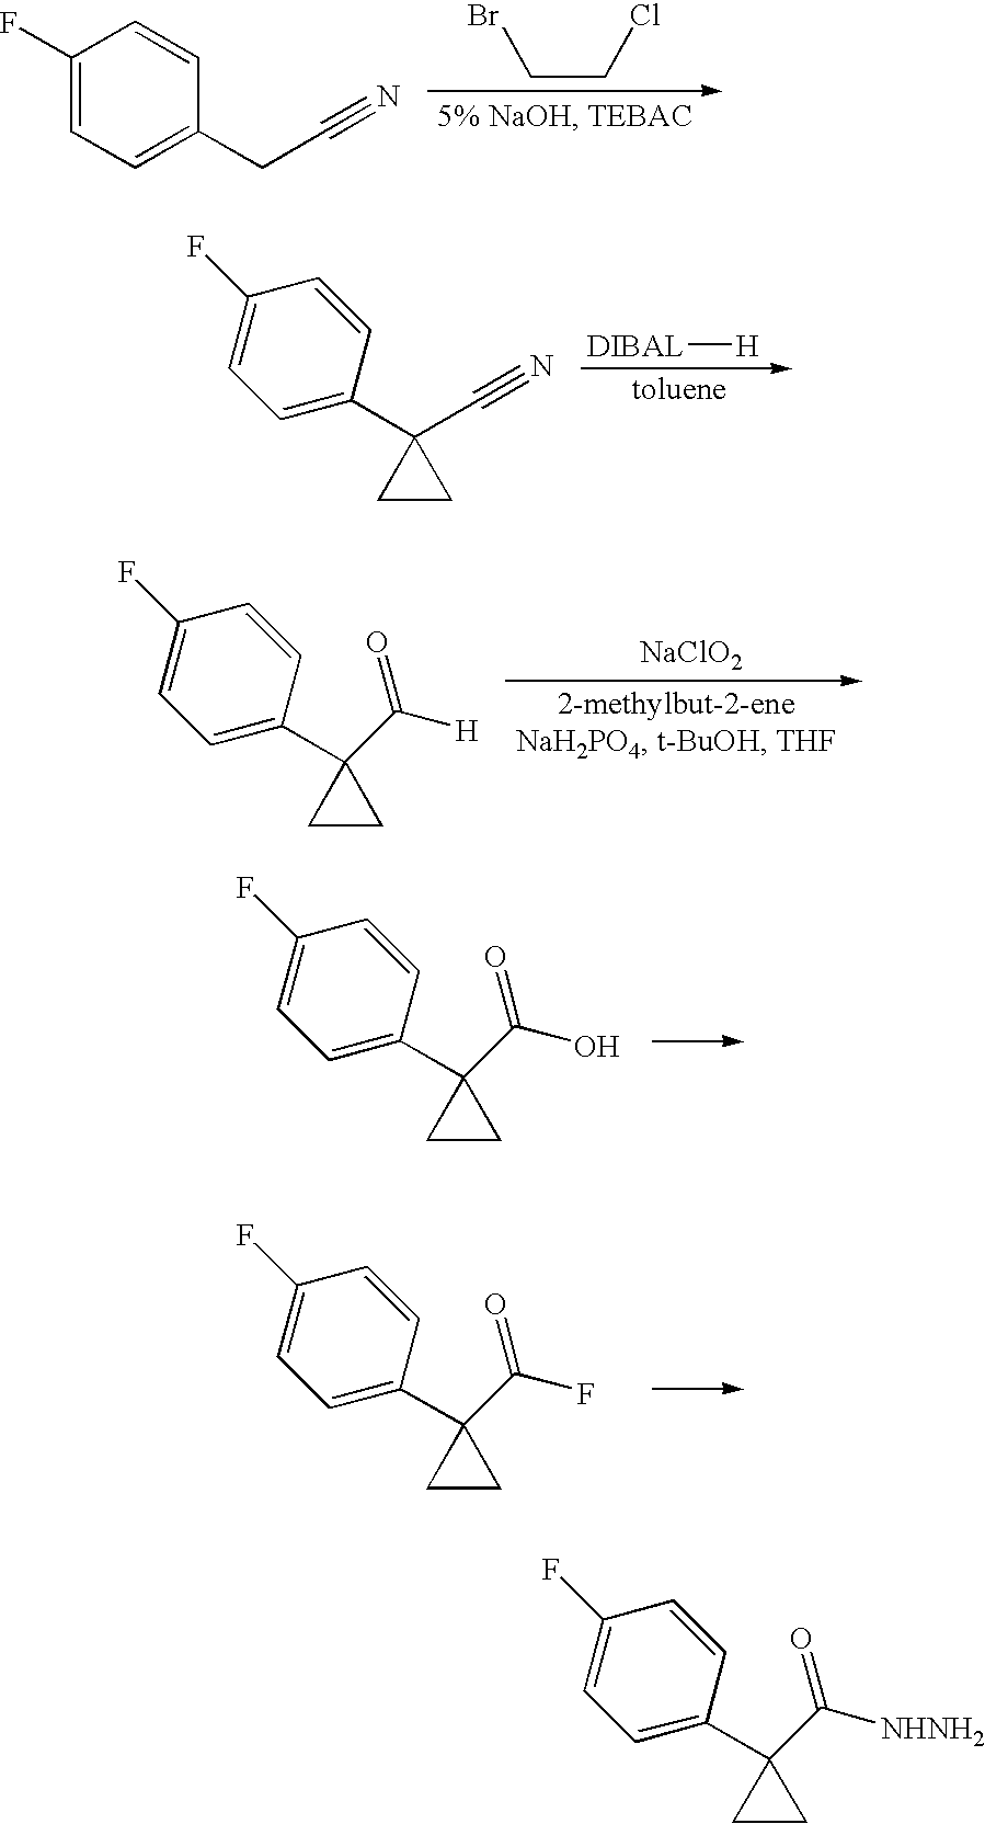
C1(F)=CC=C(CC#N)C=C1.BrCCCl.C1=CC(C2(C#N)CC2)=CC=C1F.[DIBAL][H].C1=CC(C2(C(=O)[H])CC2)=CC=C1F.[NaClO2].C1=CC(C2(C(=O)O)CC2)=CC=C1F.C1=CC(C2(C(=O)F)CC2)=CC=C1F.C1=CC(C2(C(=O)[NHNH2])CC2)=CC=C1F
